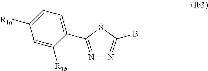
N1=C(C2=CC=C([R1a])C=C2[R1b])SC(B)=N1
